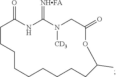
C1CCCCCCCCC(C)OC(=O)CN([CD3])C(=[NHFA])NC1=O
